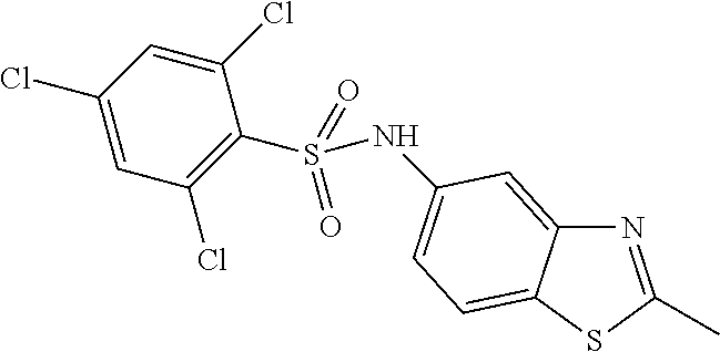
N1=C(C)SC2=CC=C(NS(C3=C(Cl)C=C(Cl)C=C3Cl)(=O)=O)C=C12
